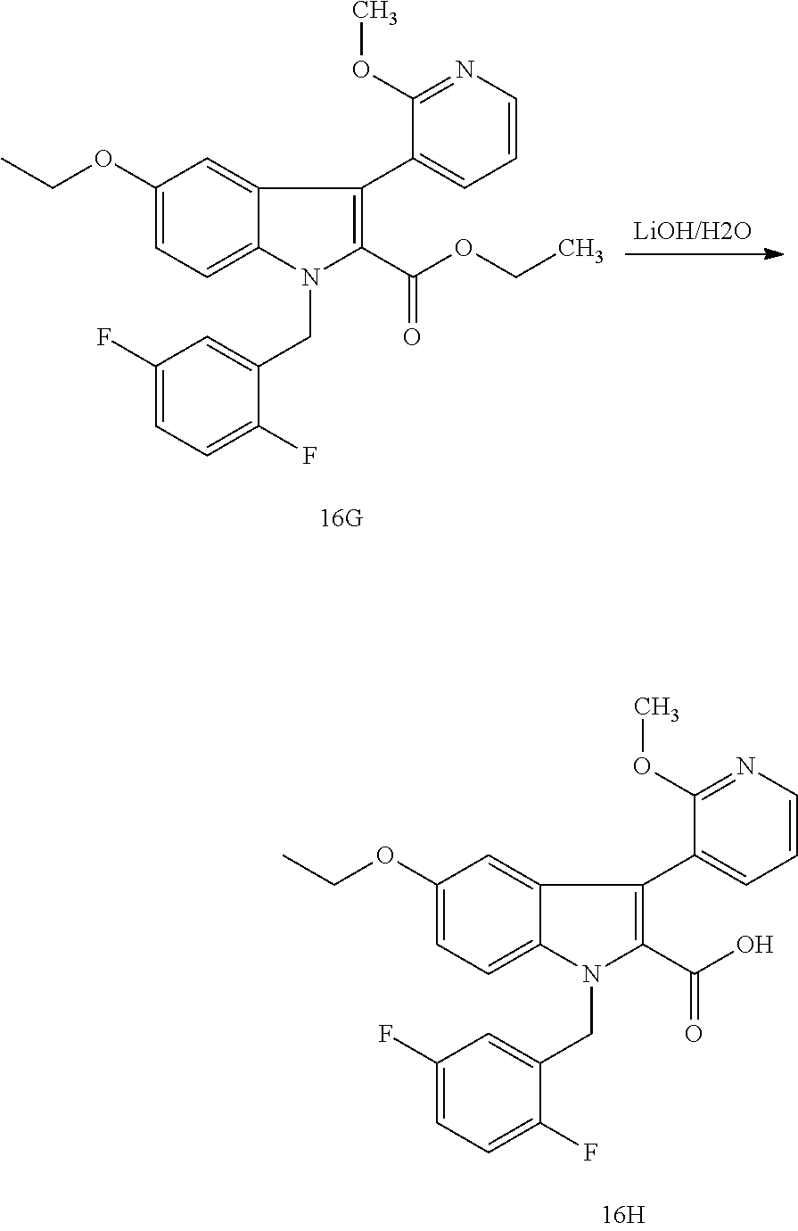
O(C1=CC=C2C(=C1)C(C1=CC=CN=C1OC)=C(C(O)=O)N2CC1=CC(F)=CC=C1F)CC.O(C1=CC=C2C(=C1)C(C1=CC=CN=C1OC)=C(C(OCC)=O)N2CC1=CC(F)=CC=C1F)CC
